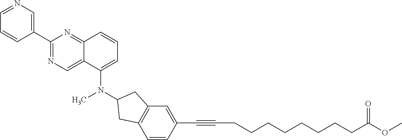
C1(C2=CN=CC=C2)=NC=C2C(=N1)C=CC=C2N(C1CC2=C(C=CC(C#CCCCCCCCCC(OC)=O)=C2)C1)C
